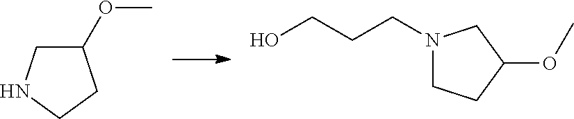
C1(OC)CNCC1.C1CC(OC)CN1CCCO
